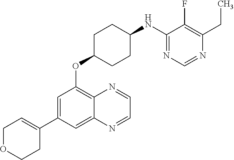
C1OCCC(C2=CC(OC3CCC(NC4=NC=NC(CC)=C4F)CC3)=C3C(=C2)N=CC=N3)=C1
